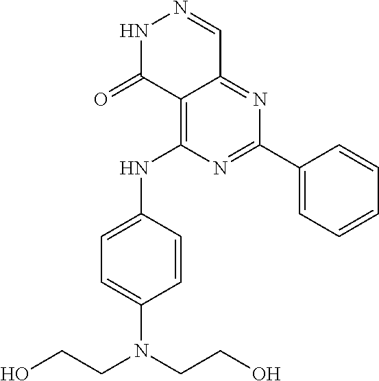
N1C(=O)C2=C(NC3=CC=C(N(CCO)CCO)C=C3)N=C(C3=CC=CC=C3)N=C2C=N1
